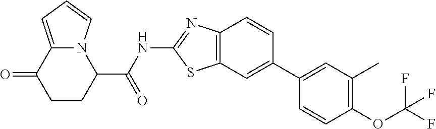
C1CC(C(NC2=NC3=C(C=C(C4=CC(C)=C(OC(F)(F)F)C=C4)C=C3)S2)=O)N2C(=CC=C2)C1=O
